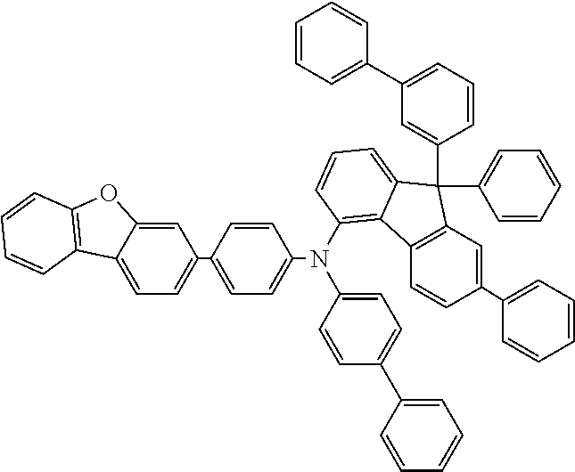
C1(C2=CC=CC=C2)=CC2=C(C=C1)C1=C(N(C3=CC=C(C4=CC=C5C(=C4)OC4=C5C=CC=C4)C=C3)C3=CC=C(C4=CC=CC=C4)C=C3)C=CC=C1C2(C1=CC=CC=C1)C1=CC(C2=CC=CC=C2)=CC=C1
